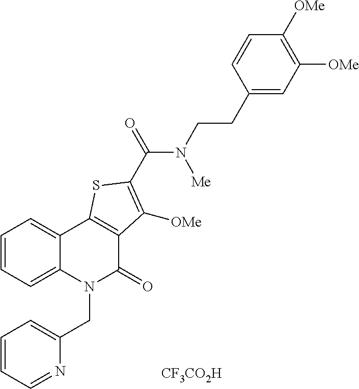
[CF3CO2H].C1=CC=C2C(=C1)C1=C(C(=O)N2CC2=CC=CC=N2)C([OMe])=C(C(N([Me])CCC2=CC([OMe])=C([OMe])C=C2)=O)S1
